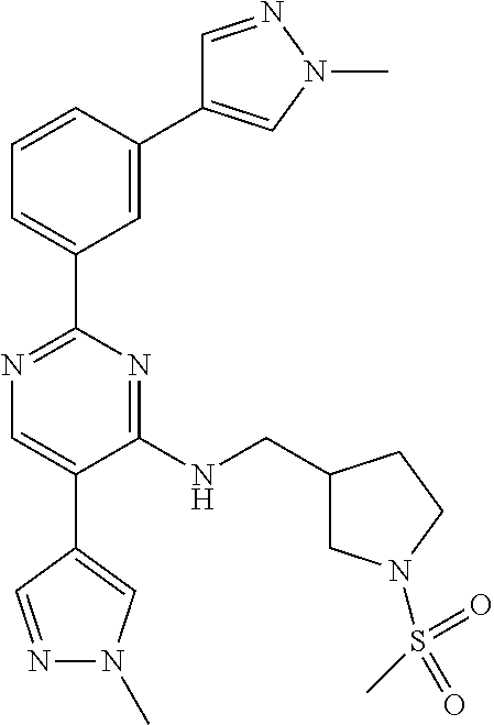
N1=C(C2=CC=CC(C3=CN(C)N=C3)=C2)N=C(NCC2CN(S(C)(=O)=O)CC2)C(C2=CN(C)N=C2)=C1
